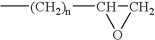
C1([(CH2)n]C)OC1
